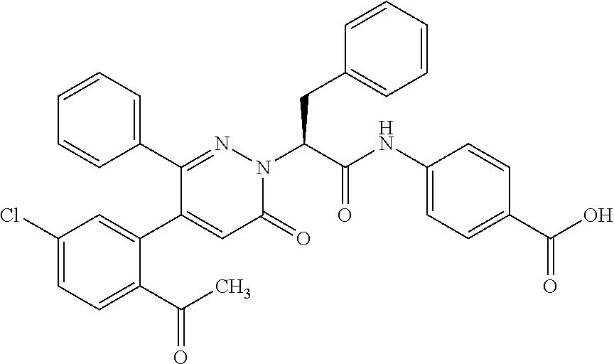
C1(Cl)=CC=C(C(C)=O)C(C2=CC(=O)N(C(CC3=CC=CC=C3)C(NC3=CC=C(C(O)=O)C=C3)=O)N=C2C2=CC=CC=C2)=C1
